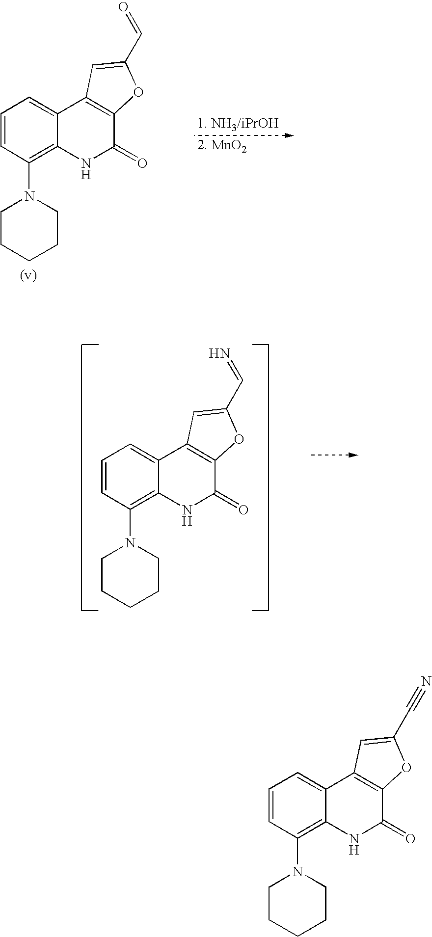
C1=CC(N2CCCCC2)=C2C(=C1)C1=C(C(=O)N2)OC(C#N)=C1.C1=CC(N2CCCCC2)=C2C(=C1)C1=C(C(=O)N2)OC(C=O)=C1.C1=CC(N2CCCCC2)=C2C(=C1)C1=C(C(=O)N2)OC(C=N)=C1
